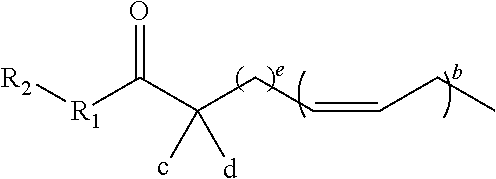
[R2][R1]C(C(CC=CCC)(c)[d])=O
